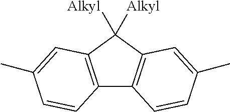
C12=C(C([Alkyl])([Alkyl])C3=C1C=CC(C)=C3)C=C(C)C=C2
